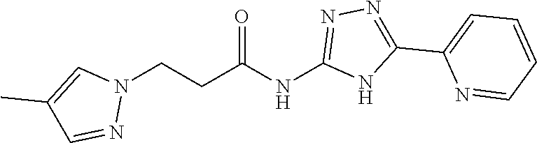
C(C(NC1=NN=C(C2=CC=CC=N2)N1)=O)CN1C=C(C)C=N1
